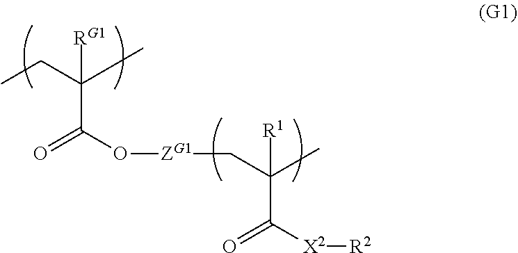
CCC(C)(C(O[ZG1]CC(C)(C([X2][R2])=O)[R1])=O)[RG1]
